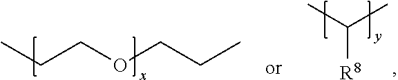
C(COCCC)C.C(C)(C)[R8]
